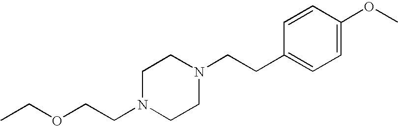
C1N(CCOCC)CCN(CCC2=CC=C(OC)C=C2)C1
